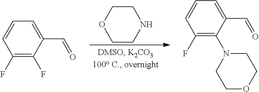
O1CCNCC1.C1(C=O)=CC=CC(F)=C1F.C1(C=O)=CC=CC(F)=C1N1CCOCC1
